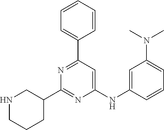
C1(NC2=CC(N(C)C)=CC=C2)=CC(C2=CC=CC=C2)=NC(C2CNCCC2)=N1
